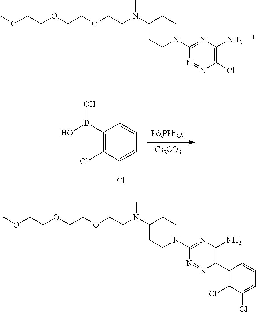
C1C(N(CCOCCOCCOC)C)CCN(C2=NC(N)=C(Cl)N=N2)C1.[Pd(PPh3)4].[Cs2CO3].C1(B(O)O)=C(Cl)C(Cl)=CC=C1.C1C(N(CCOCCOCCOC)C)CCN(C2=NC(N)=C(C3=C(Cl)C(Cl)=CC=C3)N=N2)C1
